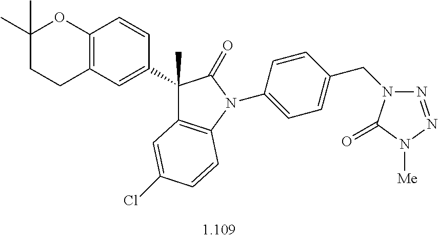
C1(C2=CC3=C(C=C2)OC(C)(C)CC3)(C)C2=C(N(C3=CC=C(CN4N=NN([Me])C4=O)C=C3)C1=O)C=CC(Cl)=C2
